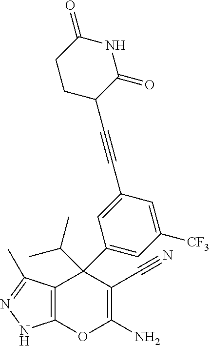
C12=C(C(C)=NN1)C(C1=CC([CF3])=CC(C#CC3C(=O)NC(=O)CC3)=C1)(C(C)C)C(C#N)=C(N)O2
